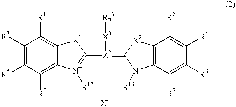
C1([R3])=C([R5])C([R7])=C2C(=C1[R1])[X1]C([Z2](=C1N([R13])C3=C(C([R2])=C([R4])C([R6])=C3[R8])[X2]1)[X3][RF3])=[N+]2[R12]
